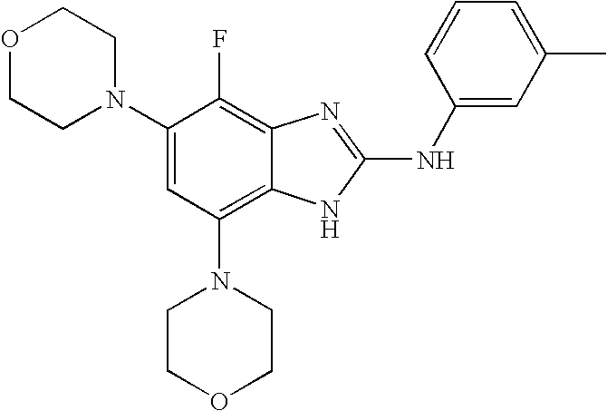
C1CN(C2=CC(N3CCOCC3)=C3C(=C2F)N=C(NC2=CC(C)=CC=C2)N3)CCO1
